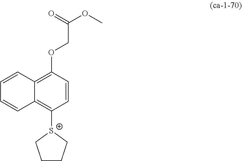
[S+]1(C2=C3C(=C(OCC(OC)=O)C=C2)C=CC=C3)CCCC1
